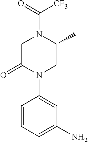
C1=CC=C(N)C=C1N1CC(C)N(C([CF3])=O)CC1=O
